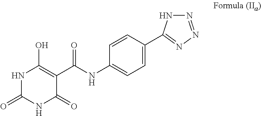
N1C(=O)NC(=O)C(C(NC2=CC=C(C3=NN=NN3)C=C2)=O)=C1O
